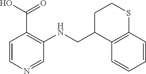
C1C(CNC2=C(C(O)=O)C=CN=C2)C2=C(SC1)C=CC=C2
